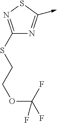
C1(SCCOC(F)(F)F)=NSC(->C)=N1
